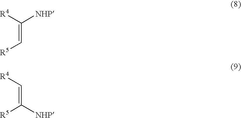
C(=C[R5])([R4])[NHP].C(=C([R5])[NHP])[R4]
